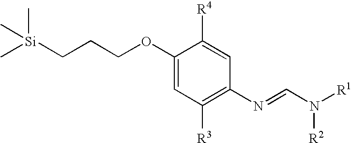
C1(OCCC[Si](C)(C)C)=CC([R3])=C(N=CN([R1])[R2])C=C1[R4]
